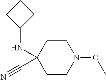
C1CN(OC)CCC1(NC1CCC1)C#N
